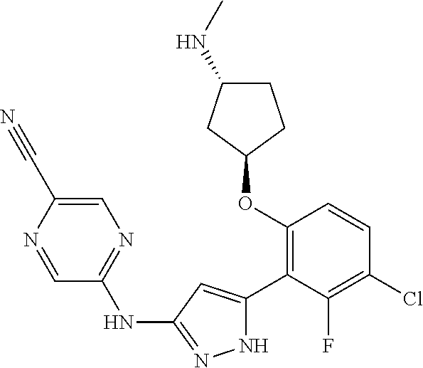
C1(OC2=C(C3=CC(NC4=NC=C(C#N)N=C4)=NN3)C(F)=C(Cl)C=C2)CCC(NC)C1
